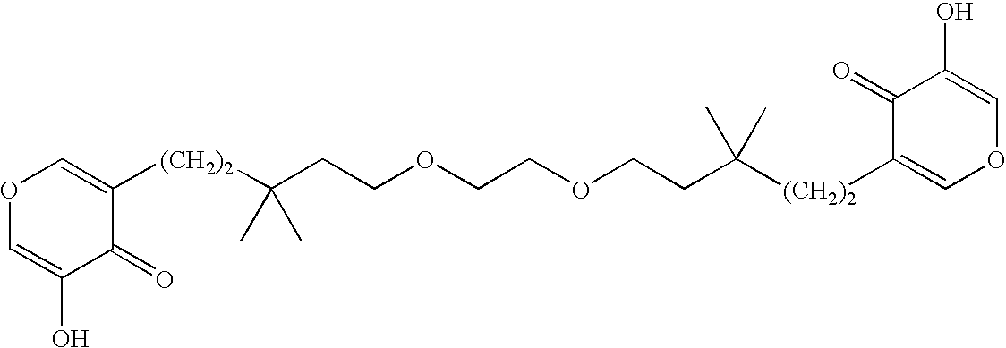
[(CH2)2](C(C)(CCOCCOCCC([(CH2)2]C1=COC=C(O)C1=O)(C)C)C)C1=COC=C(O)C1=O
